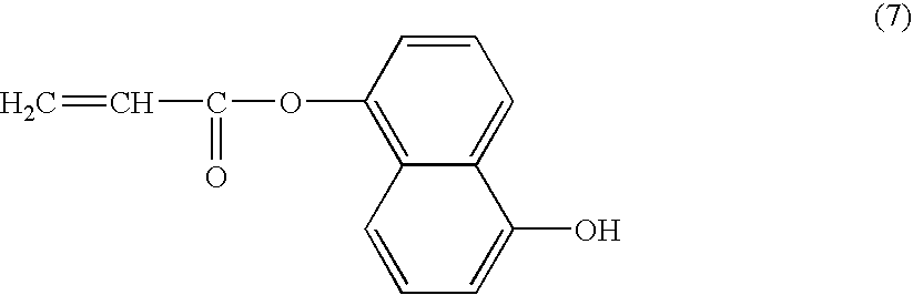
C=CC(=O)OC1=C2C(=CC=C1)C(O)=CC=C2
